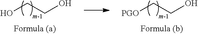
OCCO.[PGO]CCO
